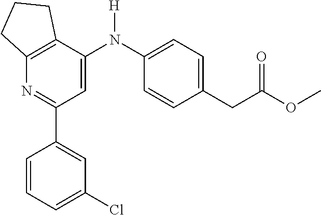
C1(C2=CC(Cl)=CC=C2)=NC2=C(C(N(C3=CC=C(CC(OC)=O)C=C3)[H])=C1)CCC2
